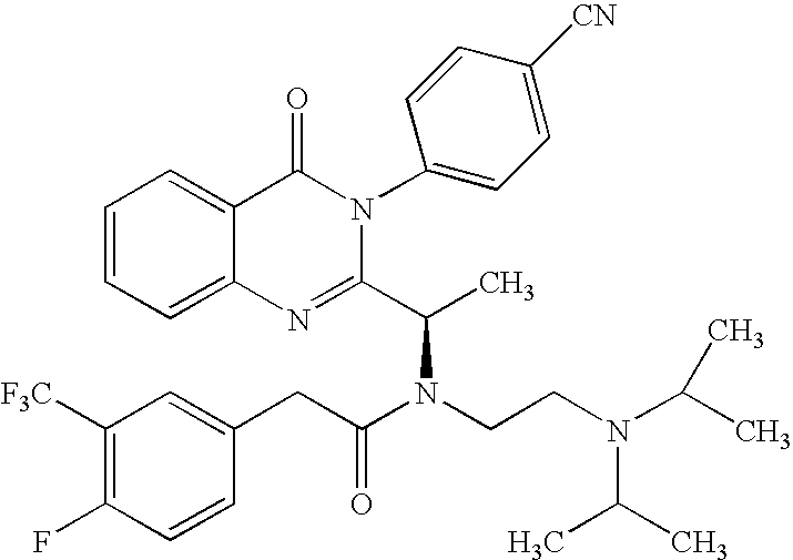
C12=CC=CC=C1C(=O)N(C1=CC=C([CN])C=C1)C(C(C)N(CCN(C(C)C)C(C)C)C(CC1=CC([F3C])=C(F)C=C1)=O)=N2
